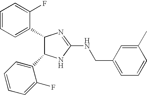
C1(C2C(C3=CC=CC=C3F)NC(NCC3=CC=CC(C)=C3)=N2)=CC=CC=C1F
